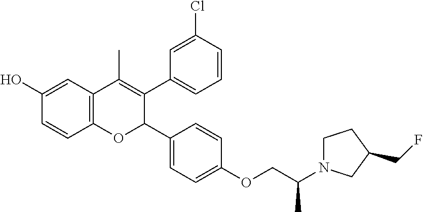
C12=C(C=C(O)C=C1)C(C)=C(C1=CC=CC(Cl)=C1)C(C1=CC=C(OCC(N3CCC(CF)C3)C)C=C1)O2
